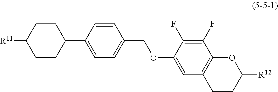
C1(C2=CC=C(COC3=CC4=C(C(F)=C3F)OC([R12])CC4)C=C2)CCC([R11])CC1
